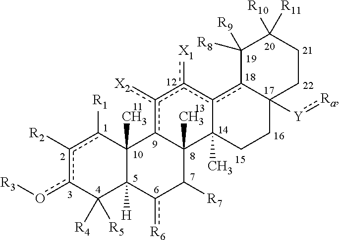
c1([R2])c(o[R3])C([R5])([R4])C2([H])C(C)(c1[R1])c1c([X2])c([X1])c3c4C([Y]:[Ra])(CCC3(C)C1(C)C([R7])c2[R6])CCC([R11])([R10])C4([R8])[R9]
